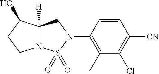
N12C([H])(C(O)CC1)CN(C1=C(C)C(Cl)=C([CN])C=C1)S2(=O)=O
